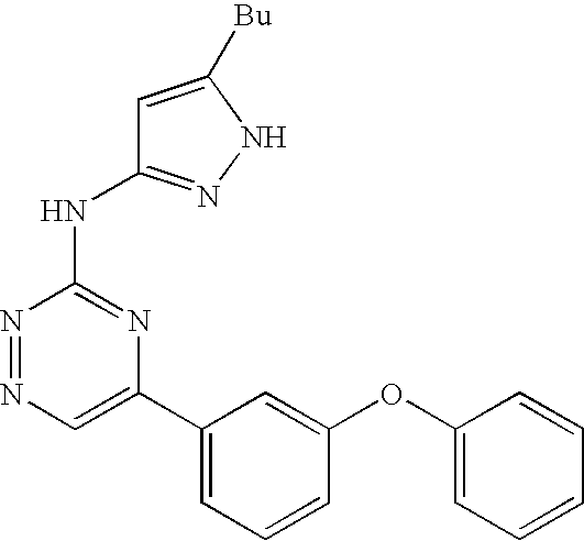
C1=C(C2=CC=CC(OC3=CC=CC=C3)=C2)N=C(NC2=NNC([Bu])=C2)N=N1
